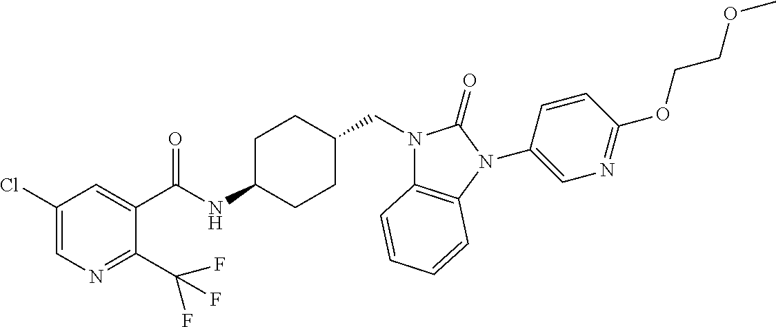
C1(Cl)=CN=C(C(F)(F)F)C(C(NC2CCC(CN3C4=C(N(C5=CN=C(OCCOC)C=C5)C3=O)C=CC=C4)CC2)=O)=C1
